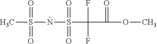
CS(NS(C(C(OC)=O)(F)F)(=O)=O)(=O)=O
